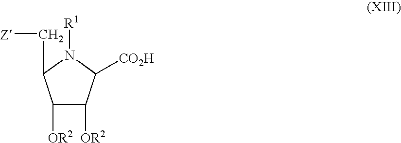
C1([OR2])C([OR2])C([CO2H])N([R1])C1C[Z]
